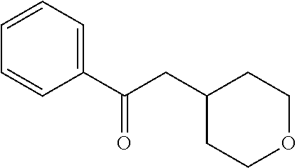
C1(C(CC2CCOCC2)=O)=CC=CC=C1
